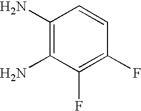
C1(N)=C(N)C(F)=C(F)C=C1
